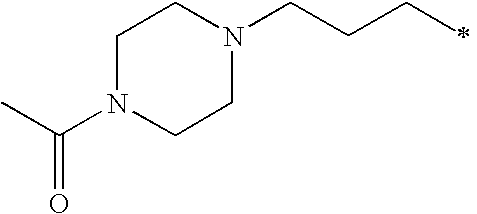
C1N(C(C)=O)CCN(CCCC)C1
